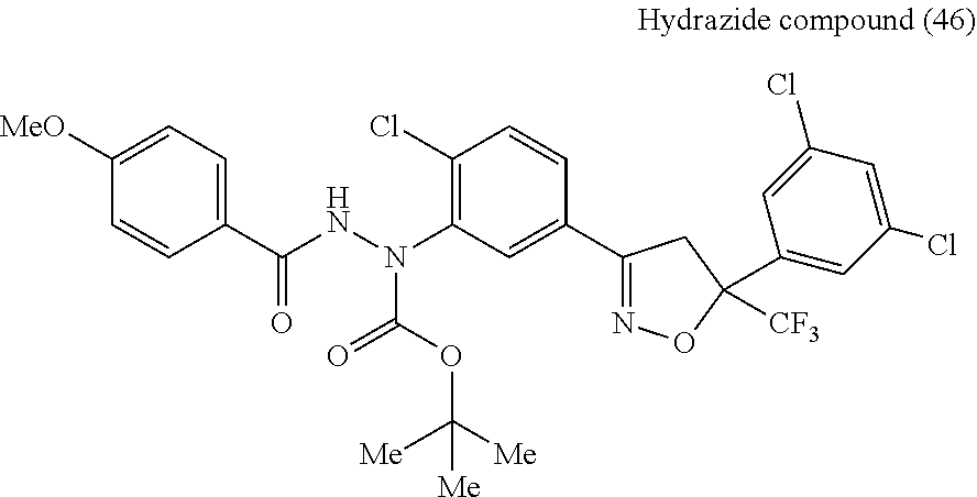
C1(C(NN(C2=C(Cl)C=CC(C3=NOC(C4=CC(Cl)=CC(Cl)=C4)([CF3])C3)=C2)C(OC([Me])([Me])[Me])=O)=O)=CC=C([MeO])C=C1
